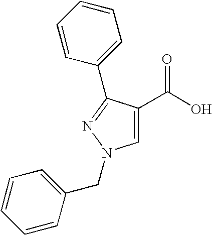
C1=C(C(O)=O)C(C2=CC=CC=C2)=NN1CC1=CC=CC=C1
